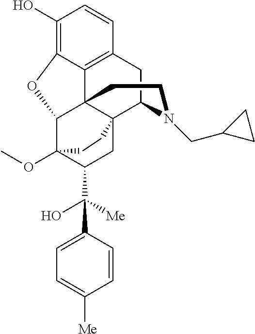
C1(O)=C2C3=C(C=C1)CC1C45C3(C(C(OC)(C(C(O)([Me])C3=CC=C([Me])C=C3)C4)CC5)O2)CCN1CC1CC1
